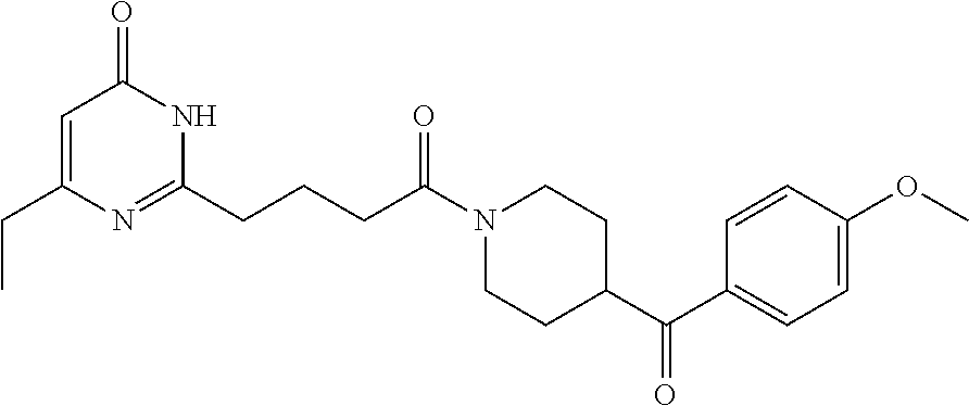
C1=C(CC)N=C(CCCC(N2CCC(C(C3=CC=C(OC)C=C3)=O)CC2)=O)NC1=O
